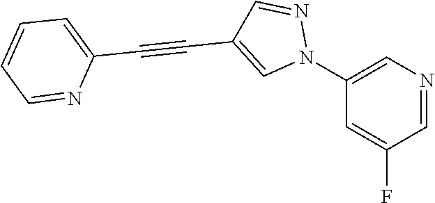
C1(N2N=CC(C#CC3=CC=CC=N3)=C2)=CN=CC(F)=C1
